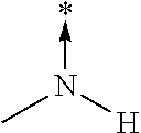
N(->*)([H])C
